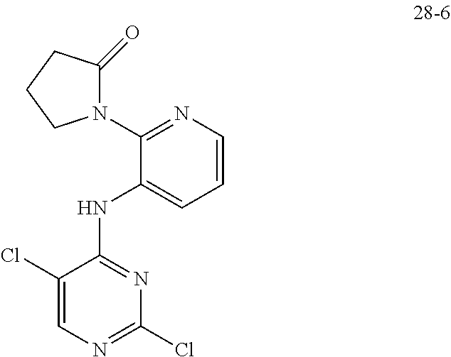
C1=CN=C(N2C(=O)CCC2)C(NC2=NC(Cl)=NC=C2Cl)=C1
